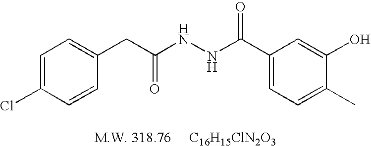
C1=C(Cl)C=CC(CC(NNC(C2=CC=C(C)C(O)=C2)=O)=O)=C1
